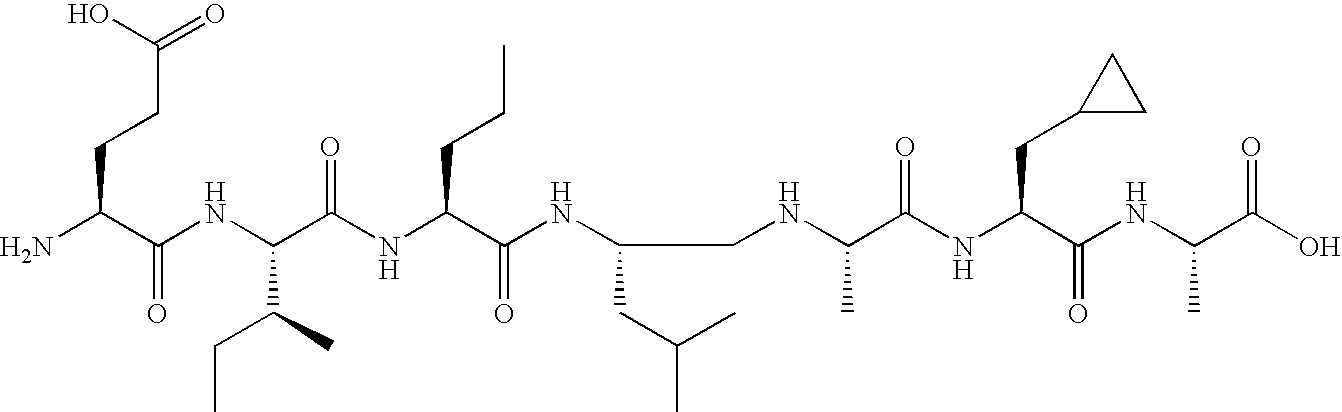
NC(C(NC(C(NC(C(NC(CNC(C(NC(C(NC(C(O)=O)C)=O)CC1CC1)=O)C)CC(C)C)=O)CCC)=O)C(C)CC)=O)CCC(O)=O
